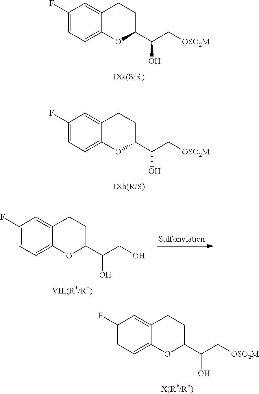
C1(F)=CC=C2C(=C1)CCC(C(C[OSO2M])O)O2.C1(F)=CC=C2C(=C1)CCC(C(C[OSO2M])O)O2.C1(F)=CC=C2C(=C1)CCC(C(CO)O)O2.C1(F)=CC=C2C(=C1)CCC(C(C[OSO2M])O)O2
